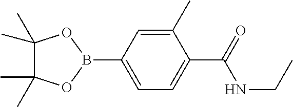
C1(C)(C)C(C)(C)OB(C2=CC=C(C(=O)NCC)C(C)=C2)O1
